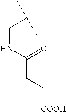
C(NC(=O)CC[COOH])C(C)C
